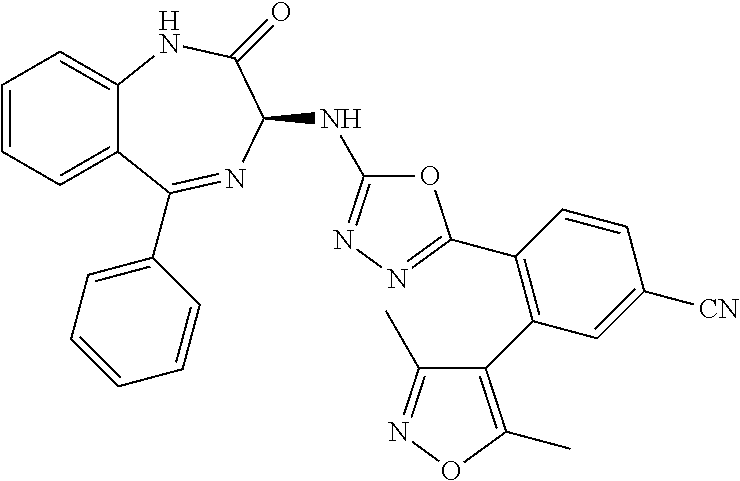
C1=CC=C2C(=C1)NC(=O)C(NC1=NN=C(C3=C(C4=C(C)ON=C4C)C=C([CN])C=C3)O1)N=C2C1=CC=CC=C1
